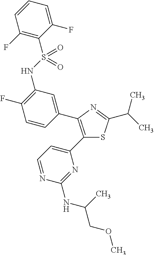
C1=CC=C(F)C(S(NC2=C(F)C=CC(C3=C(C4=CC=NC(NC(C)COC)=N4)SC(C(C)C)=N3)=C2)(=O)=O)=C1F
